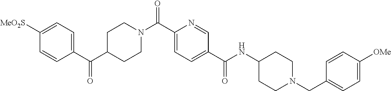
C1(C(C2CCN(C(C3=CC=C(C(NC4CCN(CC5=CC=C([OMe])C=C5)CC4)=O)C=N3)=O)CC2)=O)=CC=C([MeO2S])C=C1
